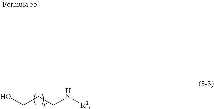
OCCCN[R3]
